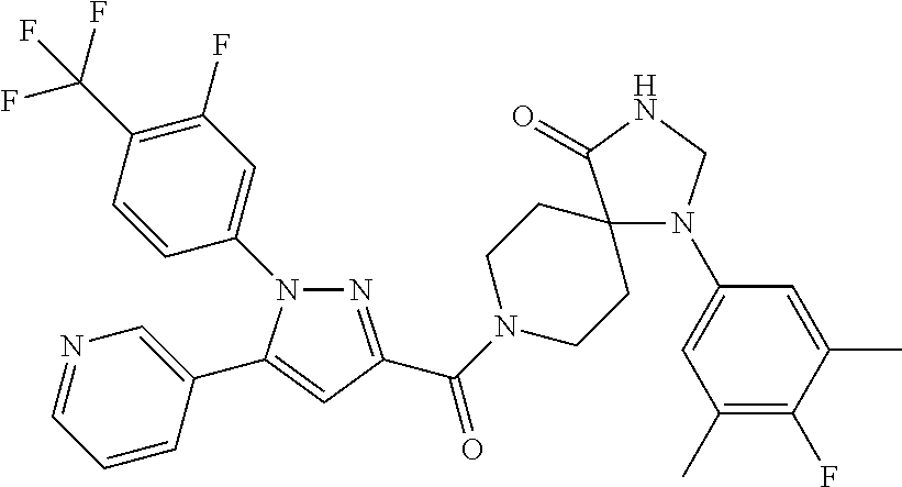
N1(C2=CC(F)=C(C(F)(F)F)C=C2)N=C(C(=O)N2CCC3(CC2)N(C2=CC(C)=C(F)C(C)=C2)CNC3=O)C=C1C1=CN=CC=C1
